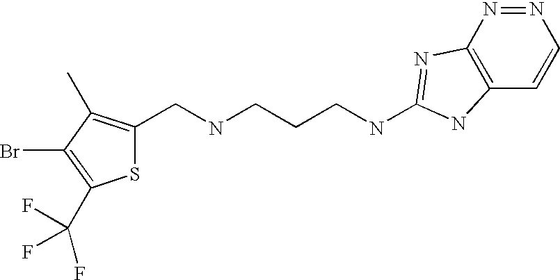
S1C(CNCCCNC2=NC3=C(C=CN=N3)N2)=C(C)C(Br)=C1C(F)(F)F
